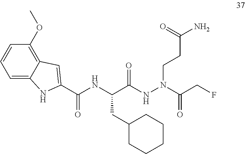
C(C(NN(CCC(N)=O)C(CF)=O)=O)(NC(C1=CC2=C(OC)C=CC=C2N1)=O)CC1CCCCC1
